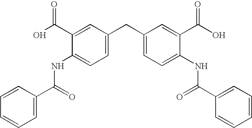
C(NC1=CC=C(CC2=CC=C(NC(C3=CC=CC=C3)=O)C(C(O)=O)=C2)C=C1C(O)=O)(C1=CC=CC=C1)=O
